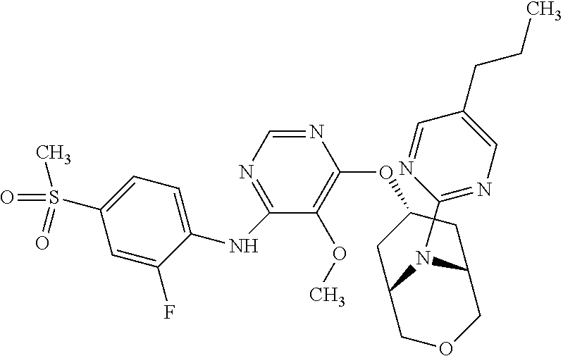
N1=CN=C(NC2=CC=C(S(=O)(C)=O)C=C2F)C(OC)=C1OC1CC2N(C3=NC=C(CCC)C=N3)C(COC2)C1
